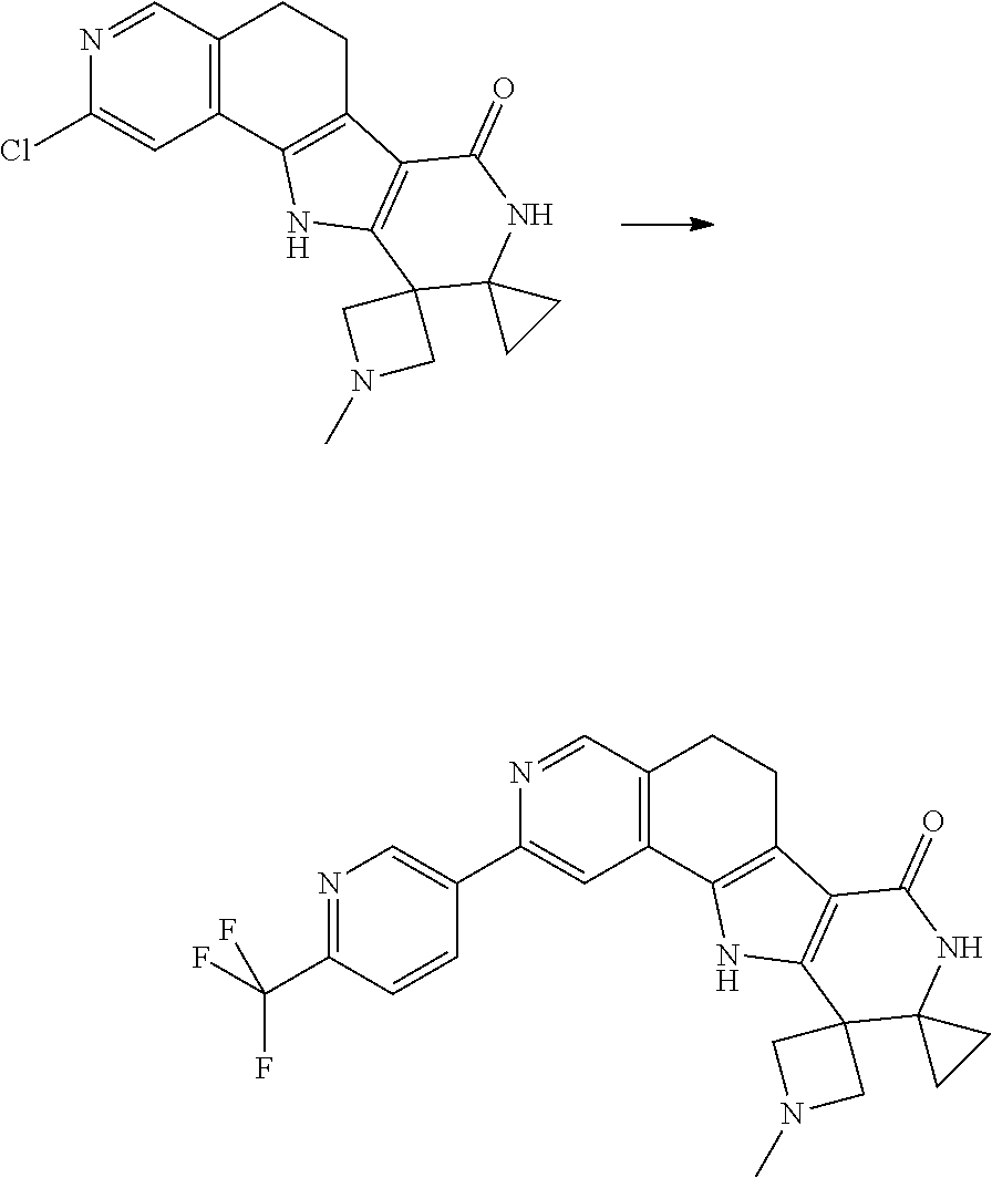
ClC1=CC2=C(C=N1)CCC1=C2NC2=C1C(=O)NC1(C23CN(C)C3)CC1.C1(C2=CC3=C(C=N2)CCC2=C3NC3=C2C(=O)NC2(C34CN(C)C4)CC2)=CN=C(C(F)(F)F)C=C1
